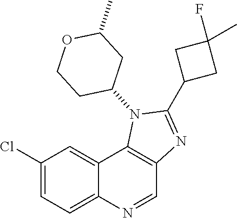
C1(Cl)=CC=C2C(=C1)C1=C(C=N2)N=C(C2CC(F)(C)C2)N1C1CC(C)OCC1
